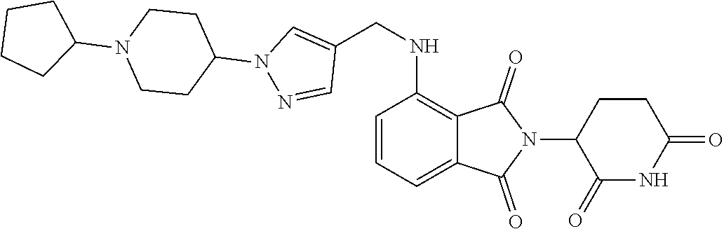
C1=CC=C2C(=C1NCC1=CN(C3CCN(C4CCCC4)CC3)N=C1)C(=O)N(C1C(=O)NC(=O)CC1)C2=O
